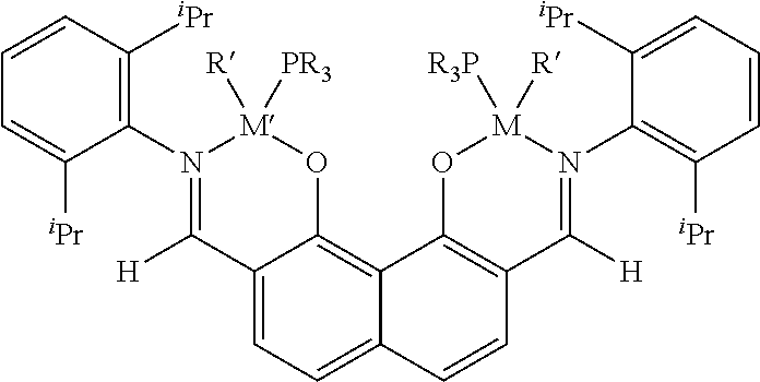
C1=CC=C([iPr])C(N2=C([H])C3=CC=C4C(=C3O[M]2([R])[PR3])C2=C(C=C4)C([H])=N(C3=C([iPr])C=CC=C3[iPr])[M]([R3P])([R])O2)=C1[iPr]
